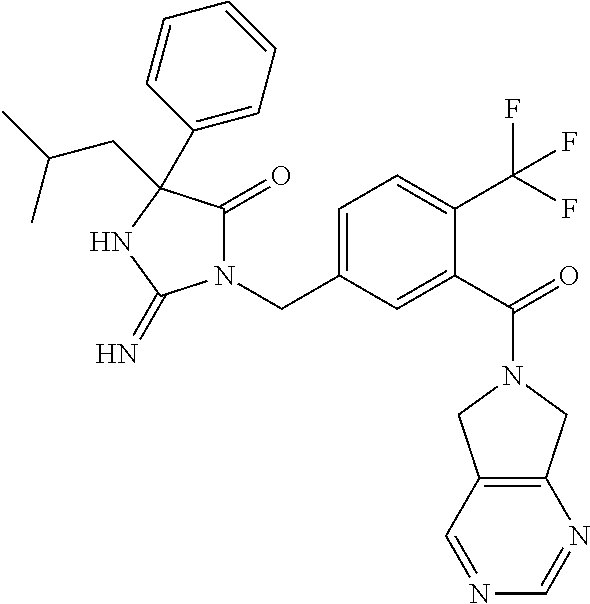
N1(CC2=CC=C(C(F)(F)F)C(C(=O)N3CC4=C(C3)N=CN=C4)=C2)C(=O)C(C2=CC=CC=C2)(CC(C)C)NC1=N
